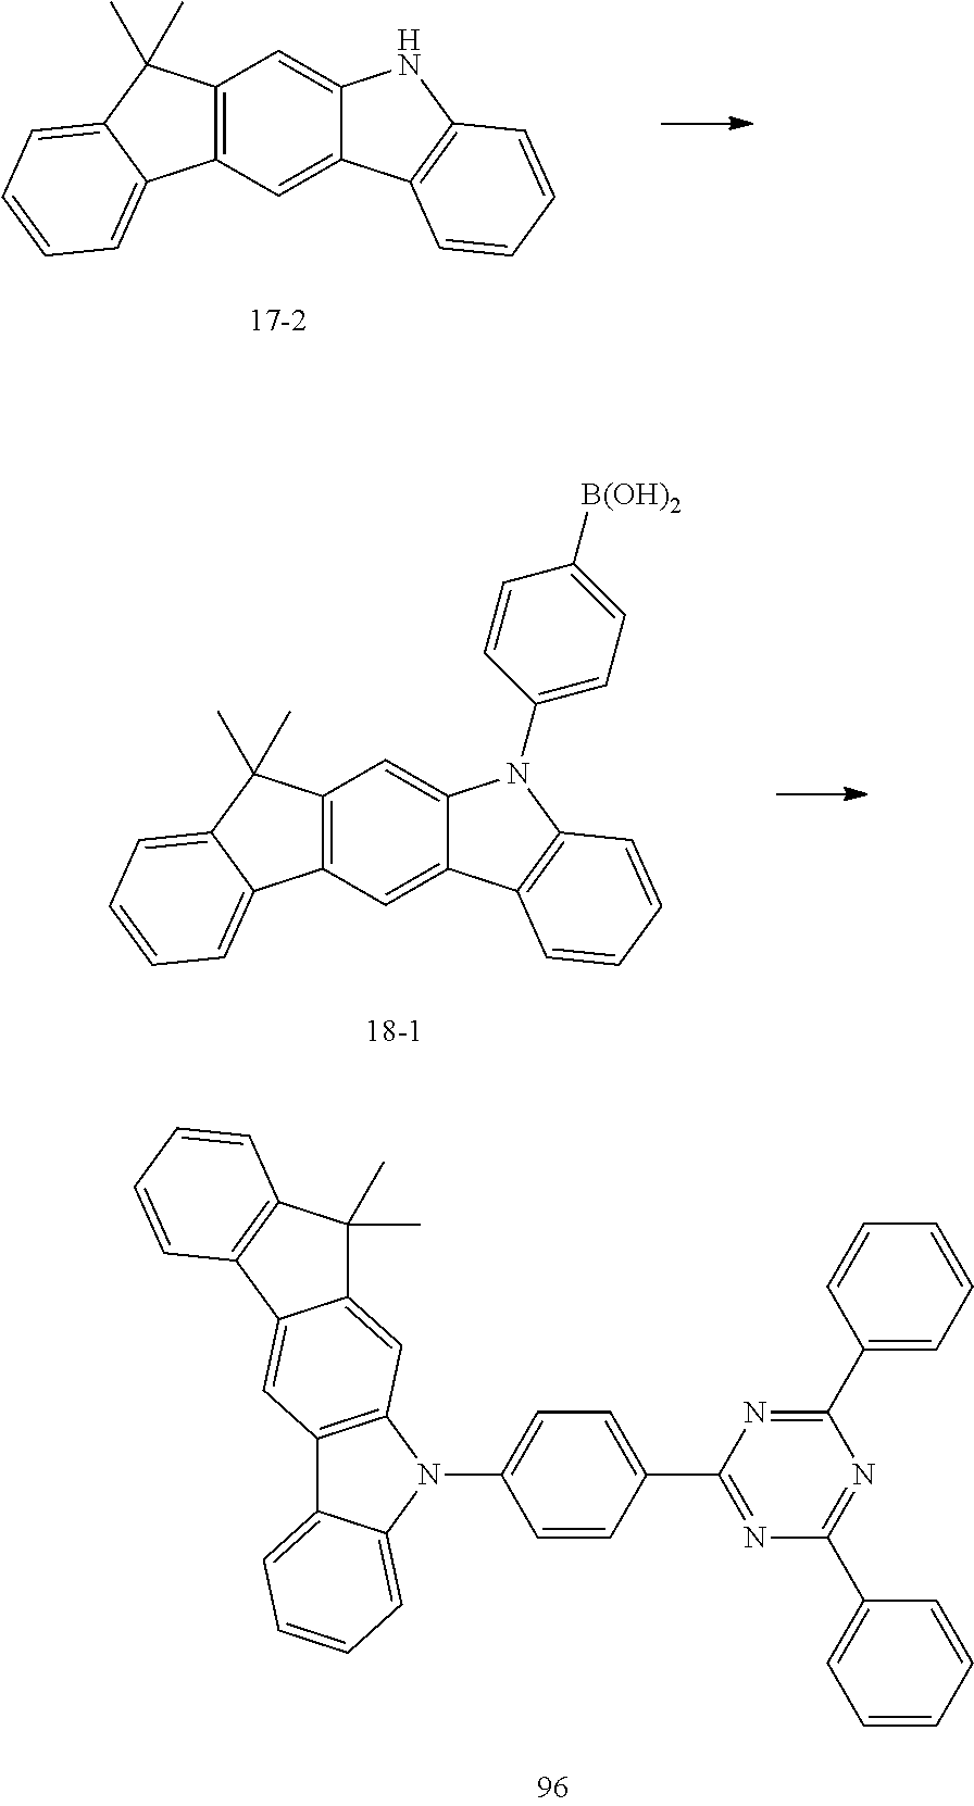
C12=C(C=C3C(=C1)NC1=C3C=CC=C1)C1=CC=CC=C1C2(C)C.C12=C(C=C3C(=C1)N(C1=CC=C([B(OH)2])C=C1)C1=C3C=CC=C1)C1=CC=CC=C1C2(C)C.C1=CC(C2=NC(C3=CC=CC=C3)=NC(C3=CC=CC=C3)=N2)=CC=C1N1C2=C(C3=CC=CC=C13)C=C1C(=C2)C(C)(C)C2=C1C=CC=C2
